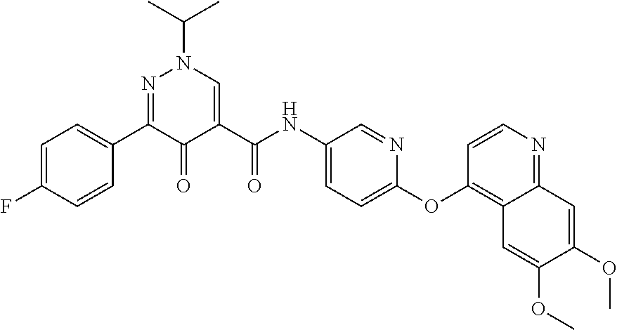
C1=C(F)C=CC(C2=NN(C(C)C)C=C(C(NC3=CC=C(OC4=C5C(=NC=C4)C=C(OC)C(OC)=C5)N=C3)=O)C2=O)=C1
